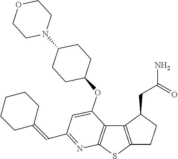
C12=C(SC3=C1C(OC1CCC(N4CCOCC4)CC1)=CC(C=C1CCCCC1)=N3)CCC2CC(N)=O
